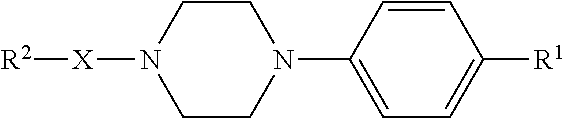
[R2][X]N1CCN(C2=CC=C([R1])C=C2)CC1
